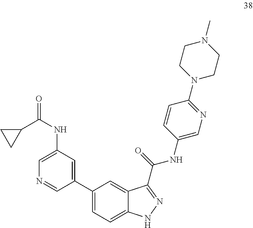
C1(NC(=O)C2CC2)=CN=CC(C2=CC=C3C(=C2)C(C(NC2=CN=C(N4CCN(C)CC4)C=C2)=O)=NN3)=C1
